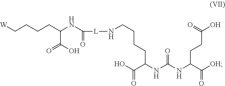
[W]CCCCC(NC([L]NCCCCC(NC(NC(C([OH])=O)CCC(O)=O)=O)C(O)=O)=O)C(O)=O
